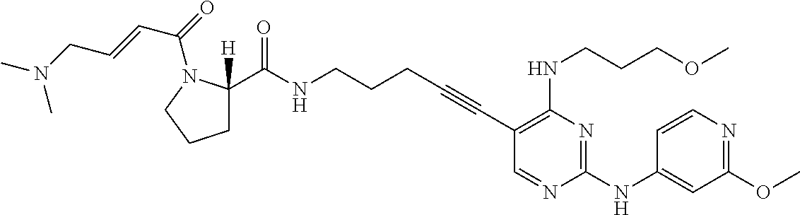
C(NCCCC#CC1=C(NCCCOC)N=C(NC2=CC(OC)=NC=C2)N=C1)(=O)C1([H])CCCN1C(=O)C=CCN(C)C
